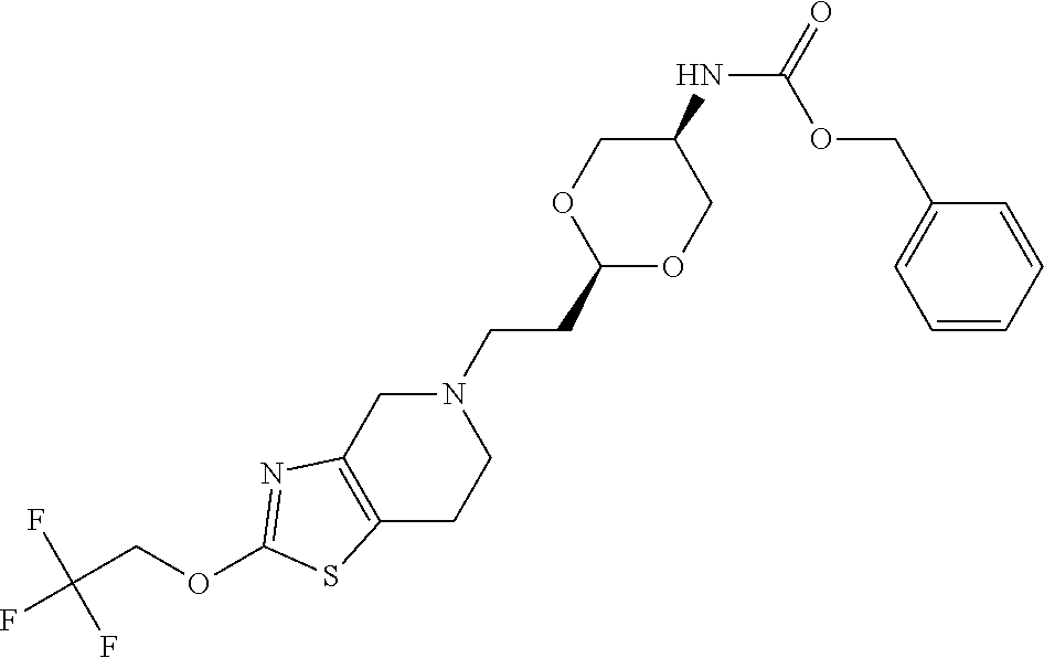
N1(CCC2OCC(NC(OCC3=CC=CC=C3)=O)CO2)CC2=C(CC1)SC(OCC(F)(F)F)=N2
